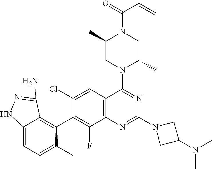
C12=C(C=C(Cl)C(C3=C4C(=CC=C3C)NN=C4N)=C1F)C(N1C(C)CN(C(=O)C=C)C(C)C1)=NC(N1CC(N(C)C)C1)=N2
